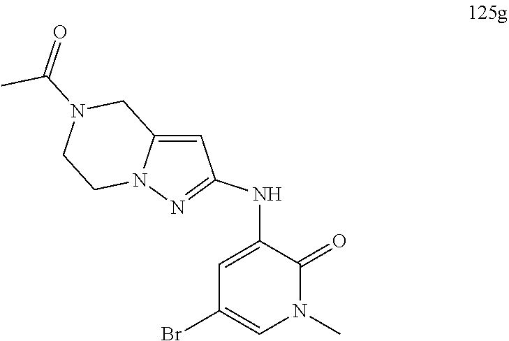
C1=C2N(N=C1NC1=CC(Br)=CN(C)C1=O)CCN(C(=O)C)C2
